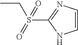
CCS(C1=NC=CN1)(=O)=O
